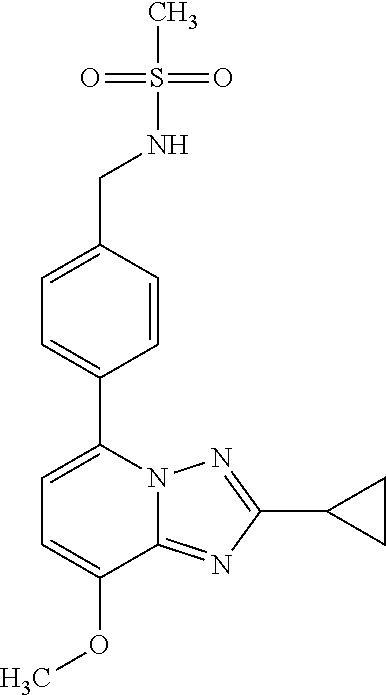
C1=C(OC)C2=NC(C3CC3)=NN2C(C2=CC=C(CNS(=O)(=O)C)C=C2)=C1
